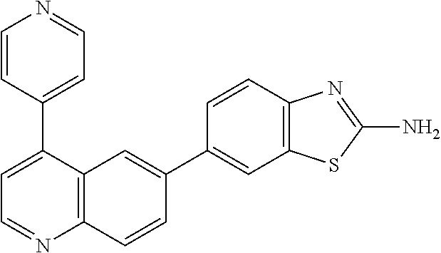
C12=C(C(C3=CC=NC=C3)=CC=N1)C=C(C1=CC3=C(C=C1)N=C(N)S3)C=C2
